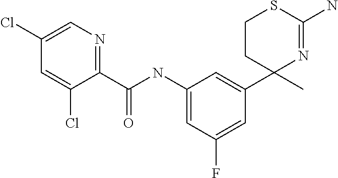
C1(C(NC2=CC(F)=CC(C3(C)N=C(N)SCC3)=C2)=O)=NC=C(Cl)C=C1Cl
